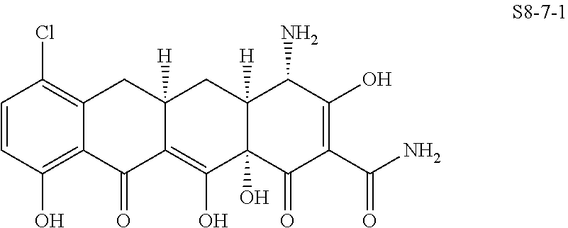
C1=CC(O)=C2C(=C1Cl)CC1([H])C(=C(O)C3(O)C([H])(C1)C(N)C(O)=C(C(N)=O)C3=O)C2=O
